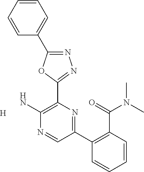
[H].NC1=C(C2=NN=C(C3=CC=CC=C3)O2)N=C(C2=C(C(N(C)C)=O)C=CC=C2)C=N1
